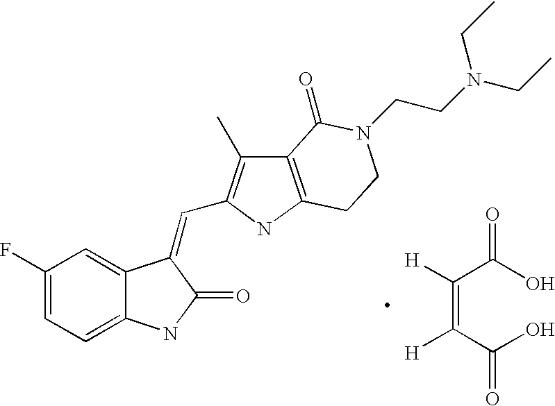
C1=C2C(=CC=C1F)NC(=O)C2=CC1=C(C)C2=C(N1)CCN(CCN(CC)CC)C2=O.C(=C(C(O)=O)[H])(C(O)=O)[H]
